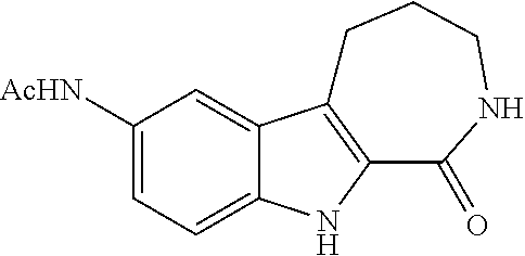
C1([AcHN])=CC=C2C(=C1)C1=C(N2)C(=O)NCCC1
